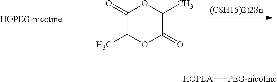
C1(=O)C(C)OC(=O)C(C)O1.[HOPLA][PEG-nicotine]
